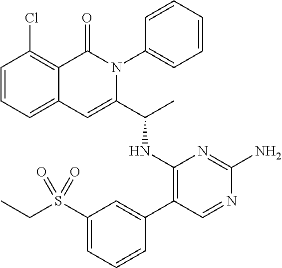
C1=CC=C2C(=C1Cl)C(=O)N(C1=CC=CC=C1)C(C(C)NC1=C(C3=CC(S(CC)(=O)=O)=CC=C3)C=NC(N)=N1)=C2
